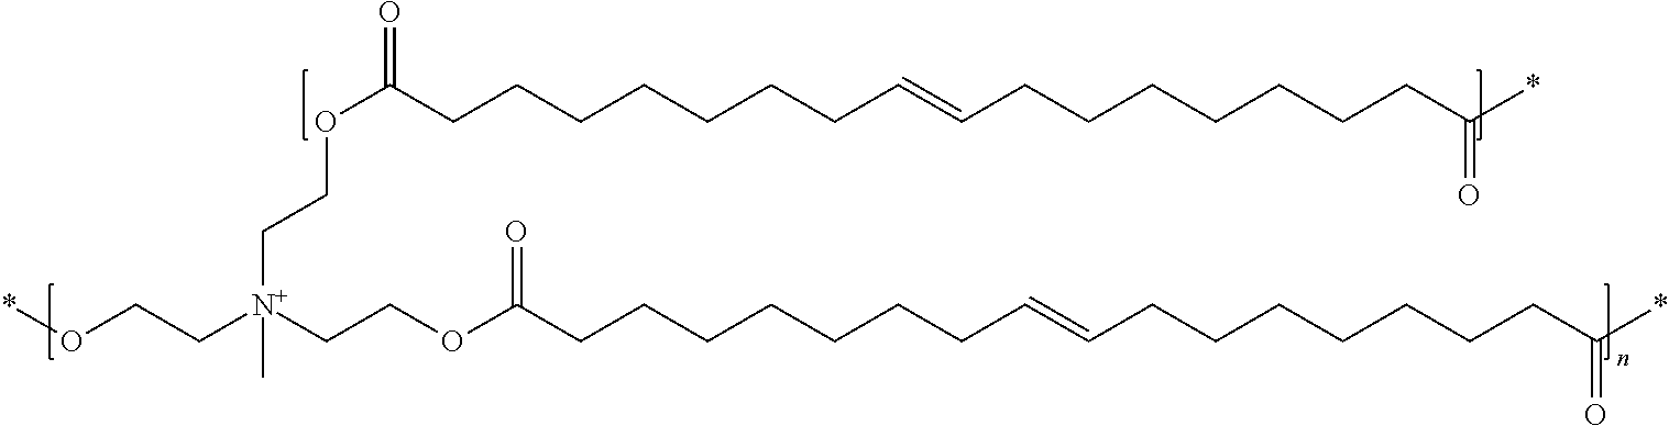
O(CC[N+](CCOC(CCCCCCCC=CCCCCCCCC(*)=O)=O)(CCOC(=O)CCCCCCCC=CCCCCCCCC(*)=O)C)*
